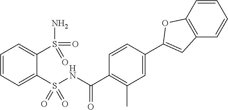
C1=CC=C(S(NC(C2=C(C)C=C(C3=CC4=C(C=CC=C4)O3)C=C2)=O)(=O)=O)C(S(N)(=O)=O)=C1
